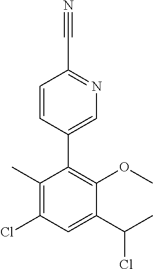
C1(C2=C(OC)C(C(C)Cl)=CC(Cl)=C2C)=CN=C(C#N)C=C1
